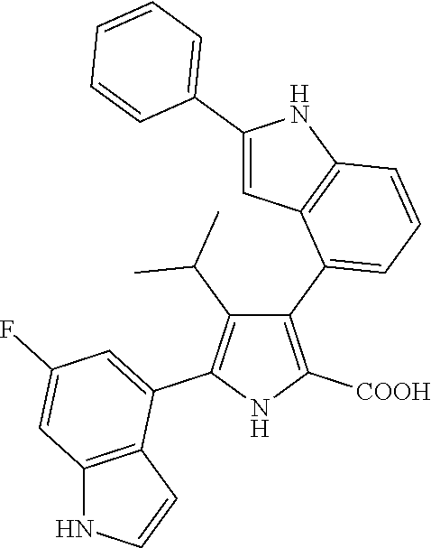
C1(C2=CC=CC3=C2C=C(C2=CC=CC=C2)N3)=C([COOH])NC(C2=CC(F)=CC3=C2C=CN3)=C1C(C)C
